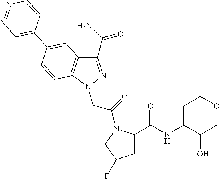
C1(C(N)=O)=NN(CC(=O)N2C(C(=O)NC3C(O)COCC3)CC(F)C2)C2=C1C=C(C1=CN=NC=C1)C=C2
